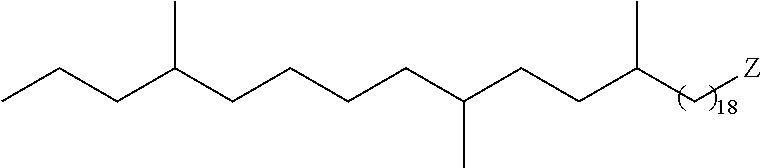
C(CCCC(CCC(C[Z])C)C)C(CCC)C
